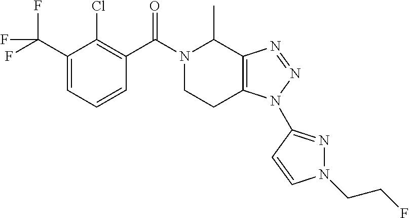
N1(C(C2=C(Cl)C(C(F)(F)F)=CC=C2)=O)CCC2=C(C1C)N=NN2C1=NN(CCF)C=C1
